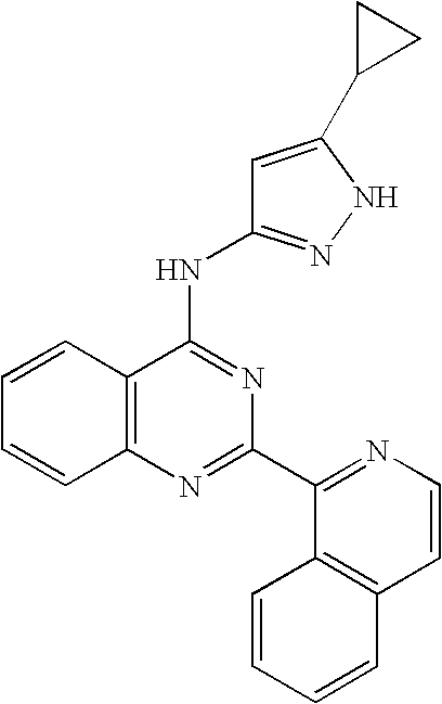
C12=C(N=C(C3=NC=CC4=C3C=CC=C4)N=C1NC1=NNC(C3CC3)=C1)C=CC=C2
